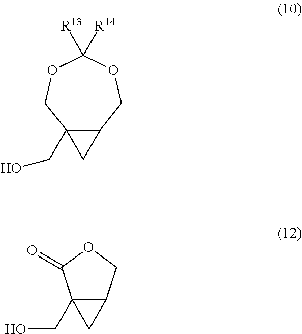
C12(CO)C(COC([R13])([R14])OC1)C2.C12(CO)C(COC1=O)C2
